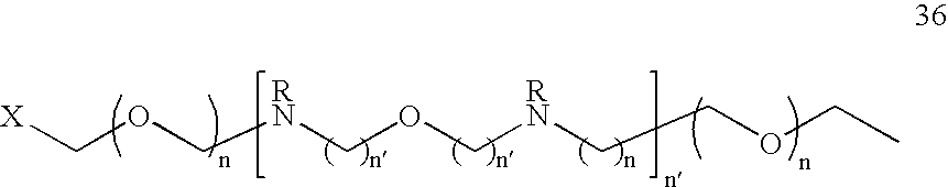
C(OC[RN]COC[RN]CCOCC)[X]
